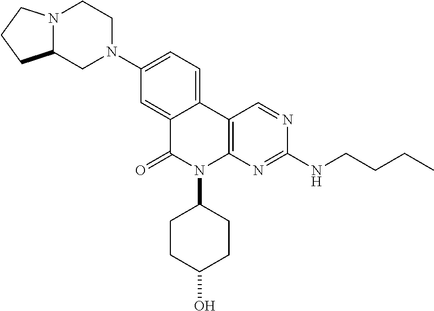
N12C(CN(C3=CC=C4C(=C3)C(=O)N(C3CCC(O)CC3)C3=C4C=NC(NCCCC)=N3)CC1)CCC2
